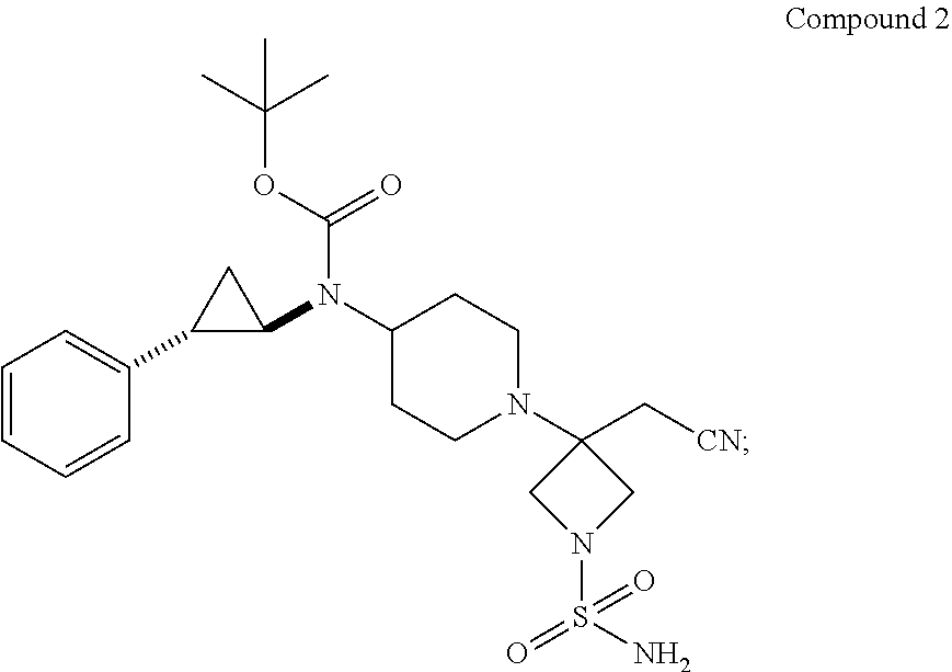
C1=CC=CC(C2C(N(C3CCN(C4(C[CN])CN(S(N)(=O)=O)C4)CC3)C(=O)OC(C)(C)C)C2)=C1
